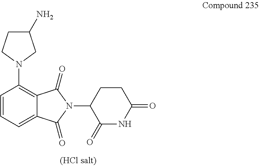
C12=CC=CC(N3CC(N)CC3)=C1C(=O)N(C1C(=O)NC(=O)CC1)C2=O
